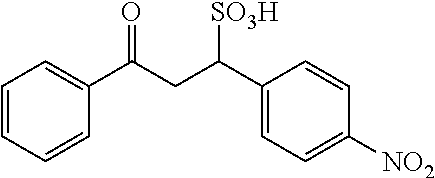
C1=CC=CC(C(CC(C2=CC=C([NO2])C=C2)[SO3H])=O)=C1
